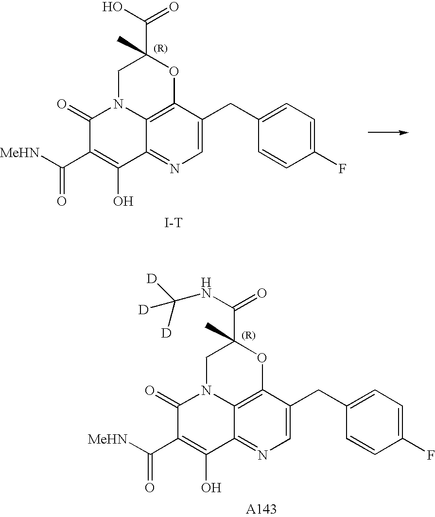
C1=C(CC2=CC=C(F)C=C2)C2=C3C(=N1)C(O)=C(C([MeHN])=O)C(=O)N3CC(C(O)=O)(C)O2.[I-T].C1=C(CC2=CC=C(F)C=C2)C2=C3C(=N1)C(O)=C(C([MeHN])=O)C(=O)N3CC(C(NC([D])([D])[D])=O)(C)O2.[A143]
